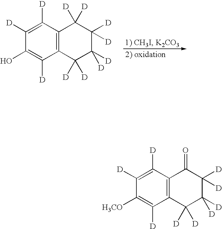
C1(O)=C([D])C2=C(C([D])=C1[D])C([D])([D])C([D])([D])C([D])([D])C2([D])[D].C1([H3CO])=C([D])C2=C(C([D])=C1[D])C(=O)C([D])([D])C([D])([D])C2([D])[D]
